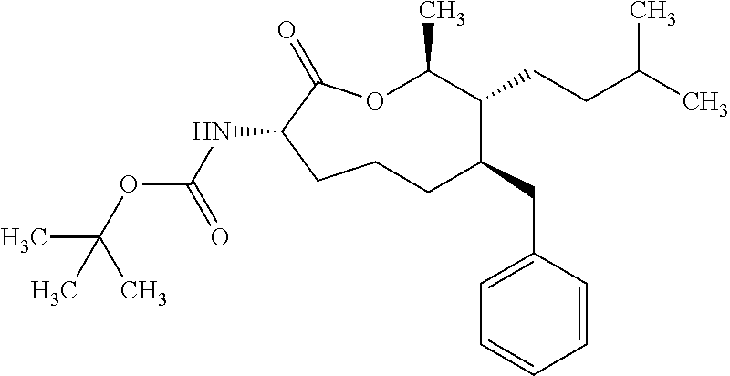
O1C(C)C(CCC(C)C)C(CC2=CC=CC=C2)CCCC(NC(OC(C)(C)C)=O)C1=O
